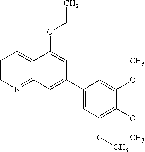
C1=CN=C2C(=C1)C(OCC)=CC(C1=CC(OC)=C(OC)C(OC)=C1)=C2
